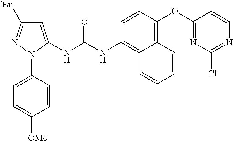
[tBu]C1=NN(C2=CC=C([OMe])C=C2)C(NC(NC2=C3C(=C(OC4=NC(Cl)=NC=C4)C=C2)C=CC=C3)=O)=C1
